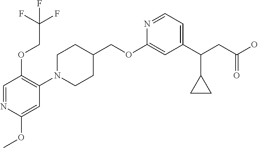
C1(OCC2CCN(C3=C(OCC(F)(F)F)C=NC(OC)=C3)CC2)=CC(C(CC(O)=O)C2CC2)=CC=N1
